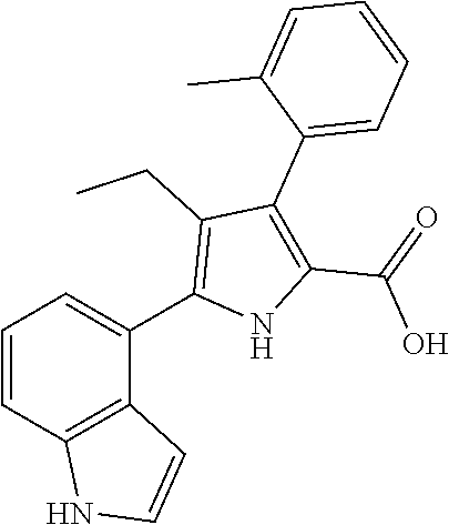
C1=CC2=C(C(C3=C(CC)C(C4=CC=CC=C4C)=C(C(=O)O)N3)=C1)C=CN2
